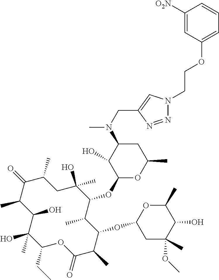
C1(CC)C(C)(O)C(O)C(C)C(=O)C(C)CC(O)(C)C(OC2OC(C)CC(N(C)CC3=CN(CCOC4=CC=CC([O2N])=C4)N=N3)C2O)C(C)C(OC2CC(C)(OC)C(O)C(C)O2)C(C)C(=O)O1
